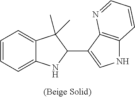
C12=CC=CC=C1NC(C1=CNC3=C1N=CC=C3)C2(C)C
